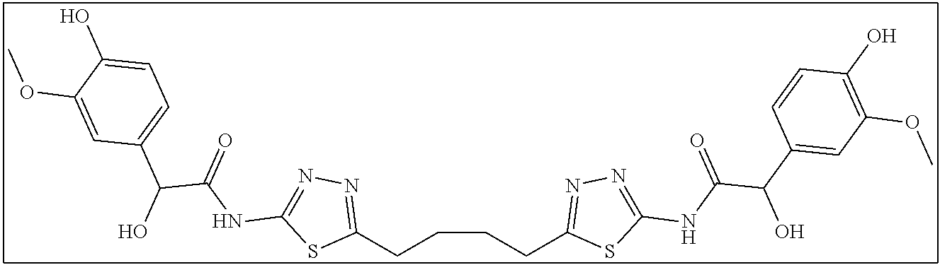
C1(CCCCC2=NN=C(NC(C(C3=CC(OC)=C(O)C=C3)O)=O)S2)=NN=C(NC(=O)C(O)C2=CC=C(O)C(OC)=C2)S1
